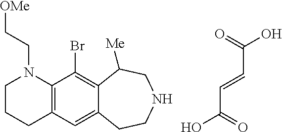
C(=O)(O)C=CC(=O)O.C1CCC2=C(N1CC[OMe])C(Br)=C1C(=C2)CCNCC1[Me]
